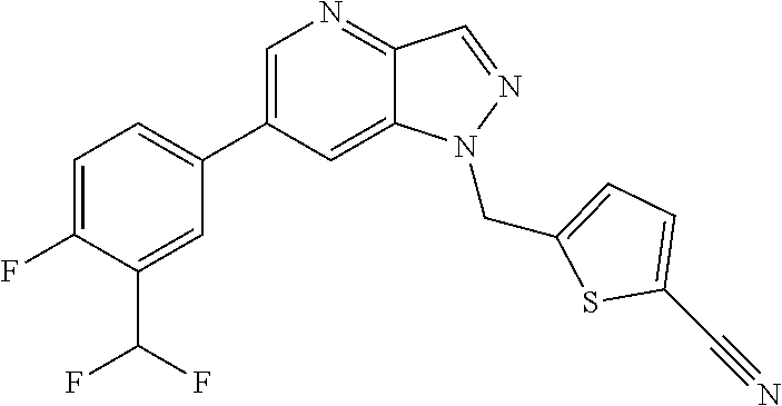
C1=C(C2=CC=C(F)C(C(F)F)=C2)C=C2C(=N1)C=NN2CC1=CC=C(C#N)S1
